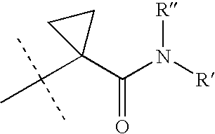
C(C)(C)(C)C1(C(N([R])[R])=O)CC1
